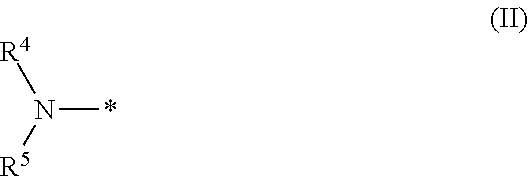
N(*)([R5])[R4]
